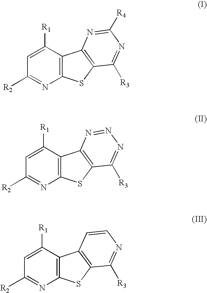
C1([R1])=CC([R2])=NC2=C1C1=C(S2)C([R3])=NC([R4])=N1.C1([R1])=CC([R2])=NC2=C1C1=C(S2)C([R3])=NN=N1.C1([R1])=CC([R2])=NC2=C1C1=C(S2)C([R3])=NC=C1
